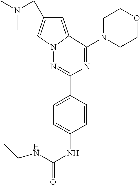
CN(C)CC1=CN2C(=C1)C(N1CCOCC1)=NC(C1=CC=C(NC(NCC)=O)C=C1)=N2
